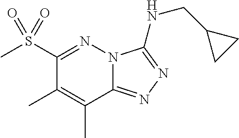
CS(C1=NN2C(=NN=C2NCC2CC2)C(C)=C1C)(=O)=O
